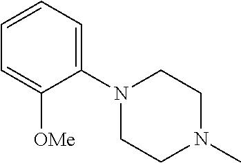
C1(N2CCN(C)CC2)=CC=CC=C1[OMe]
